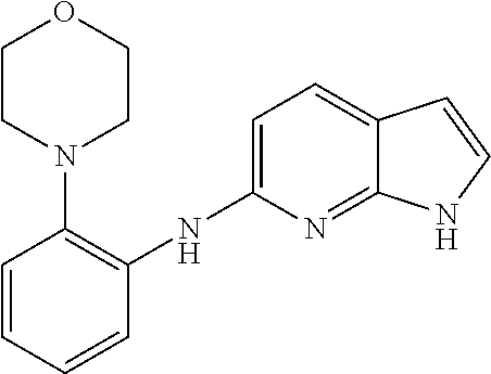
C1=C(NC2=C(N3CCOCC3)C=CC=C2)N=C2C(=C1)C=CN2
